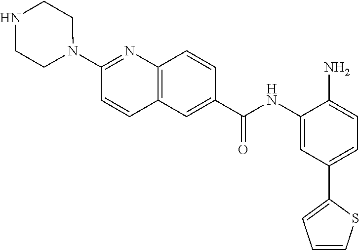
C1(NC(C2=CC3=C(C=C2)N=C(N2CCNCC2)C=C3)=O)=CC(C2=CC=CS2)=CC=C1N
